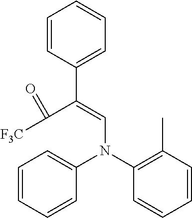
C1=CC(C(=CN(C2=C(C)C=CC=C2)C2=CC=CC=C2)C([F3C])=O)=CC=C1
